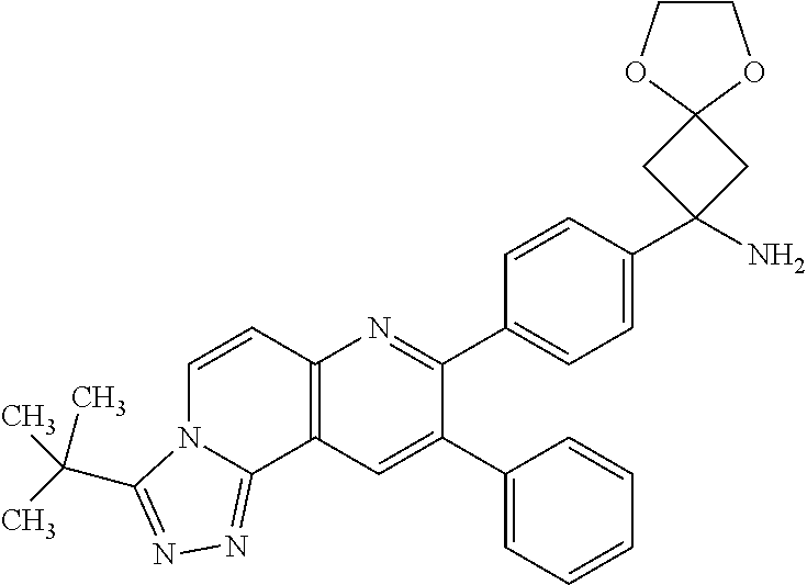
C1(C2=CC3=C(N=C2C2=CC=C(C4(N)CC5(C4)OCCO5)C=C2)C=CN2C3=NN=C2C(C)(C)C)=CC=CC=C1
